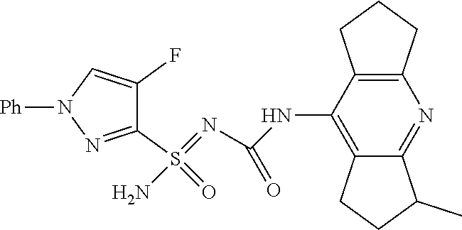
C1(S(N)(=NC(NC2=C3C(=NC4=C2CCC4)C(C)CC3)=O)=O)=NN([Ph])C=C1F
